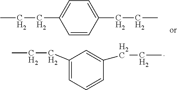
C1(CCC)=CC=CC(CCC)=C1.C1(CCC)=CC=C(CCC)C=C1
